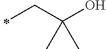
C(C)C(O)(C)C
